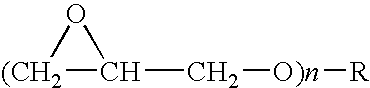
[(CH2]1C(C[O)n][R])O1
